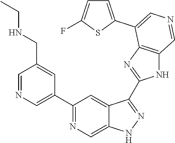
C1(C2=CN=CC(CNCC)=C2)=NC=C2C(=C1)C(C1=NC3=C(N1)C=NC=C3C1=CC=C(F)S1)=NN2
